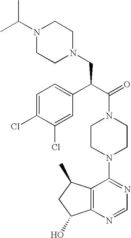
C(N1CCN(C2=NC=NC3=C2C(C)CC3O)CC1)(C(C1=CC=C(Cl)C(Cl)=C1)CN1CCN(C(C)C)CC1)=O
